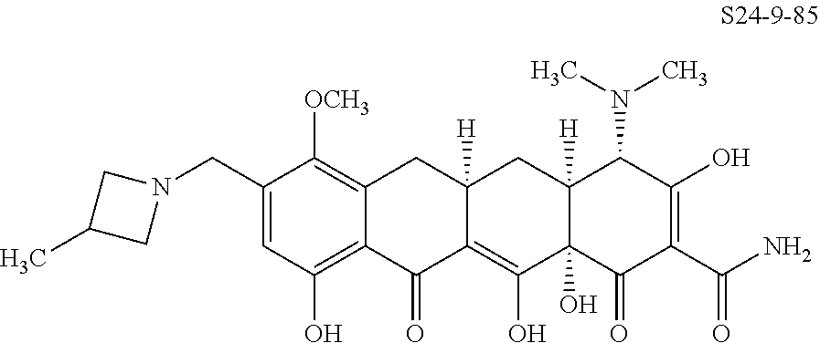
C1=C(CN2CC(C)C2)C([OCH3])=C2C(=C1O)C(=O)C1=C(O)C3(O)C([H])(CC1([H])C2)C(N(C)C)C(O)=C(C(N)=O)C3=O
